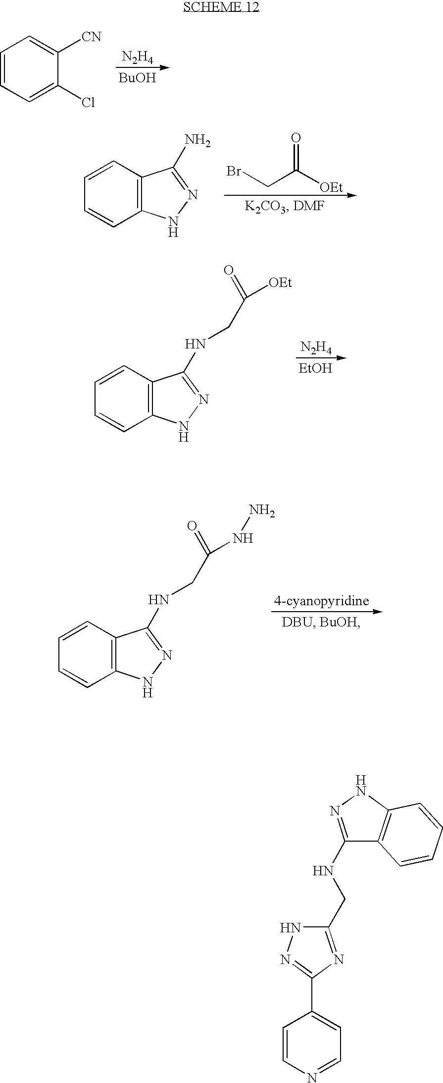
[N2H4].[BuOH].C1=CC=C(Cl)C([CN])=C1.BrCC([OEt])=O.C12=C(NN=C1N)C=CC=C2.[N2H4].[EtOH].C12=C(NN=C1NCC(=O)[OEt])C=CC=C2.C12=C(NN=C1NCC(=O)NN)C=CC=C2.C1=CN=CC=C1C1=NNC(CNC2=NNC3=C2C=CC=C3)=N1
